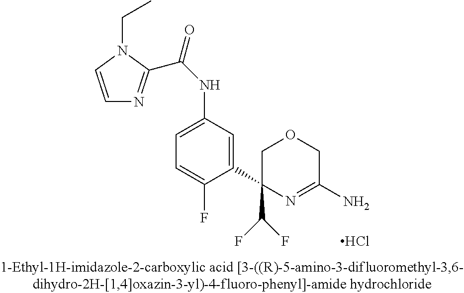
Cl.C1(C2(C(F)F)N=C(N)COC2)=CC(NC(=O)C2=NC=CN2CC)=CC=C1F
